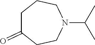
C1C(=O)CCN(C(C)C)CC1
